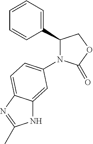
N1(C2=CC=C3C(=C2)NC(C)=N3)C(=O)OCC1C1=CC=CC=C1
